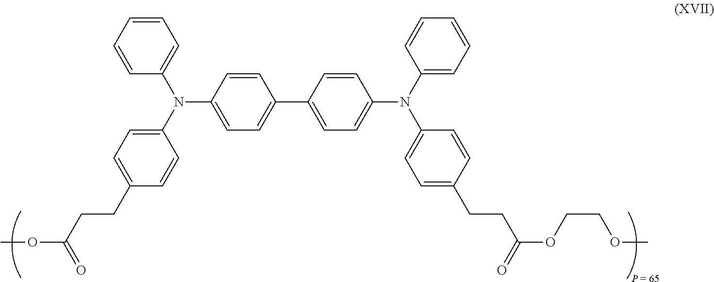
C1=CC=CC(N(C2=CC=C(CCC(OC)=O)C=C2)C2=CC=C(C3=CC=C(N(C4=CC=CC=C4)C4=CC=C(CCC(OCCOC)=O)C=C4)C=C3)C=C2)=C1
